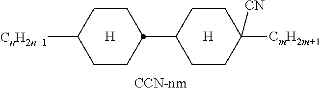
C1CC([CnH2n+1])CCC1C1CCC([CmH2m+1])([CN])CC1.[H].[H].[CCN-nm]
